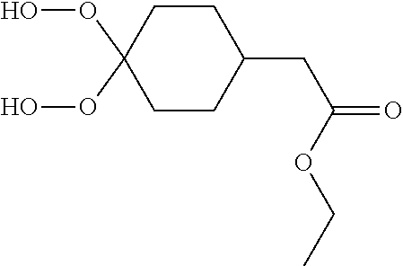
C1CC(CC(=O)OCC)CCC1(OO)OO
